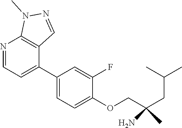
N1=CC=C(C2=CC=C(OCC(CC(C)C)(N)C)C(F)=C2)C2=C1N(C)N=C2
